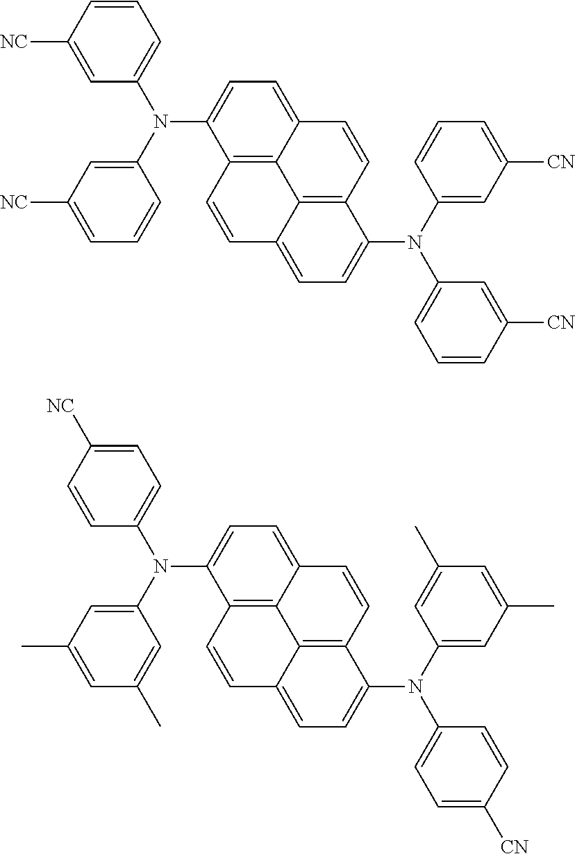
C1=C(N(C2=CC([NC])=CC=C2)C2=CC=C3C4=C2C=CC2=CC=C(N(C5=CC([CN])=CC=C5)C5=CC=CC([CN])=C5)C(=C42)C=C3)C=C([NC])C=C1.C1=C(N(C2=CC(C)=CC(C)=C2)C2=CC=C3C4=C2C=CC2=CC=C(N(C5=CC(C)=CC(C)=C5)C5=CC=C([CN])C=C5)C(=C42)C=C3)C=CC([NC])=C1
